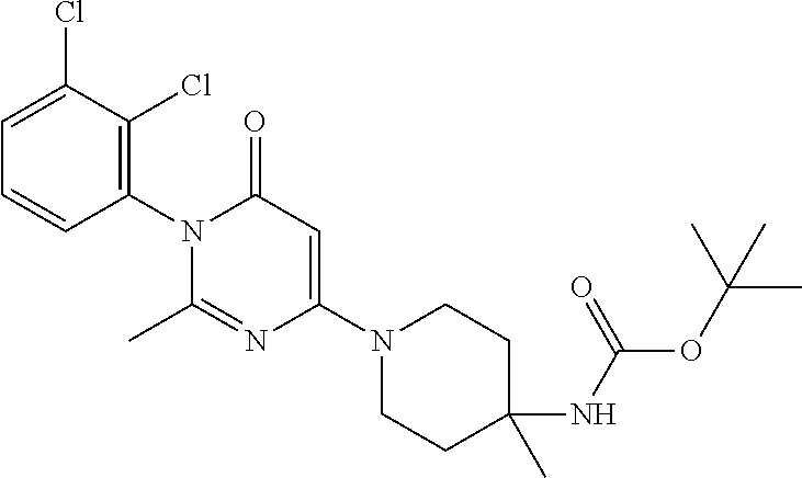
C1(N2C(C)=NC(N3CCC(NC(OC(C)(C)C)=O)(C)CC3)=CC2=O)=C(Cl)C(Cl)=CC=C1
